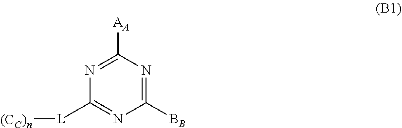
C1([BB])=NC([AA])=NC([L][(CC)n])=N1
